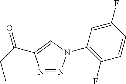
O=C(C1=CN(C2=C(F)C=CC(F)=C2)N=N1)CC
